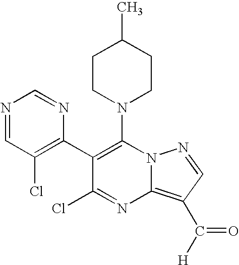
C1CN(C2=C(C3=C(Cl)C=NC=N3)C(Cl)=NC3=C(C(=O)[H])C=NN23)CCC1C
